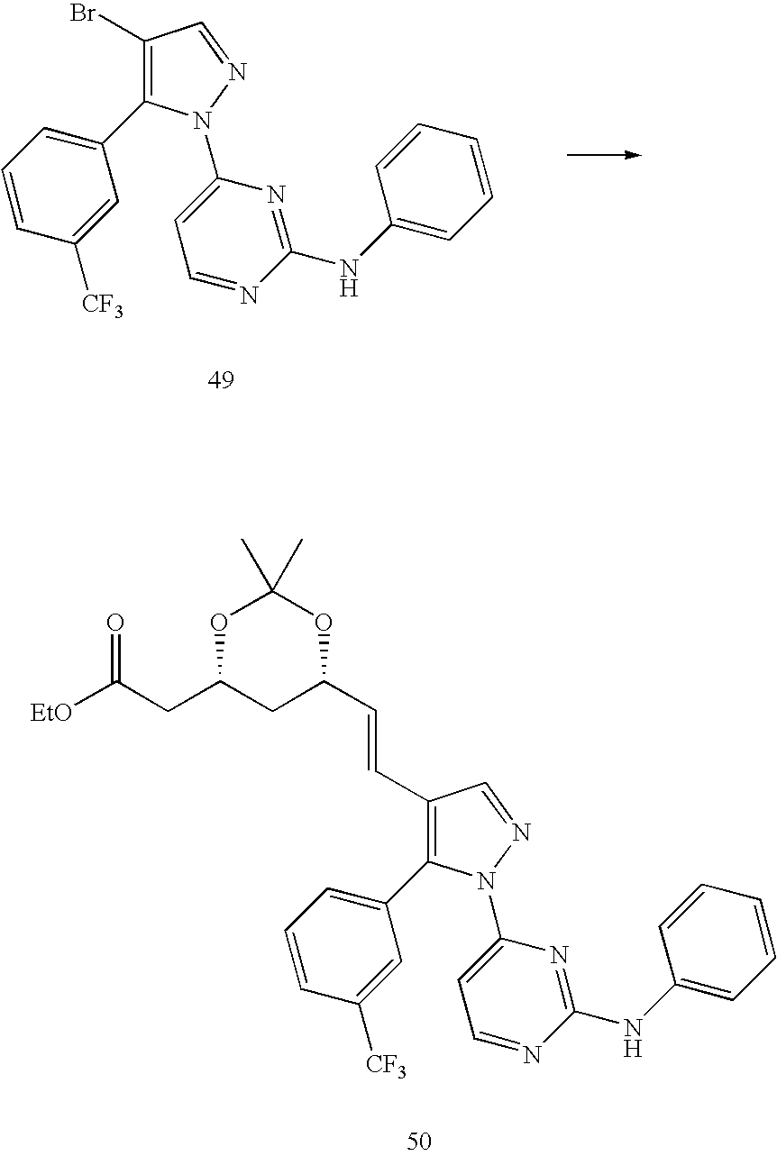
C1(Br)=C(C2=CC=CC([CF3])=C2)N(C2=CC=NC(NC3=CC=CC=C3)=N2)N=C1.C1(C=CC2CC(CC([EtO])=O)OC(C)(C)O2)=C(C2=CC=CC([CF3])=C2)N(C2=CC=NC(NC3=CC=CC=C3)=N2)N=C1
